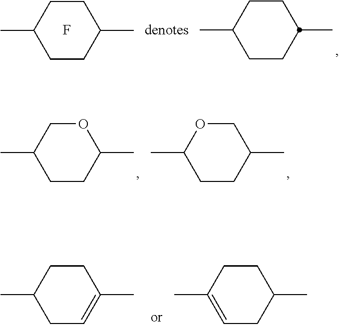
C1(C)CCC(C)CC1.F.C1(C)CCC(C)CC1.C1(C)CCC(C)OC1.C1(C)CCC(C)CO1.C1(C)CC=C(C)CC1.C1(C)=CCC(C)CC1
